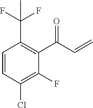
C1=CC(Cl)=C(F)C(C(C=C)=O)=C1C(F)(F)C
